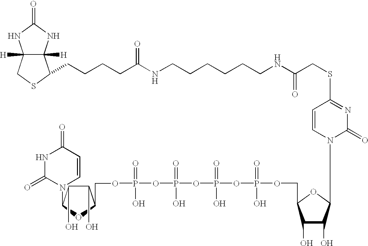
C12([H])C([H])(NC(=O)N1)C(CCCCC(NCCCCCCNC(CSC1=NC(=O)N(C3C(O)C(O)C(COP(=O)(O)OP(OP(OP(OCC4C(O)C(O)C(N5C=CC(=O)NC5=O)O4)(O)=O)(=O)O)(=O)O)O3)C=C1)=O)=O)SC2
